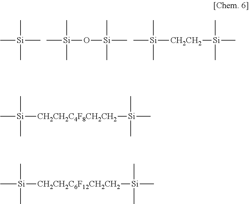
C[Si](C)(C)C.C[Si](C)(C)O[Si](C)(C)C.C[Si]([CH2CH2][Si](C)(C)C)(C)C.C[Si]([CH2CH2C4F8CH2CH2][Si](C)(C)C)(C)C.C[Si]([CH2CH2C6F12CH2CH2][Si](C)(C)C)(C)C
